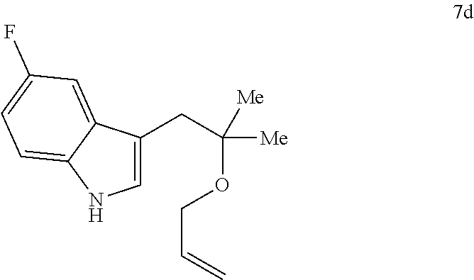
C1=C(CC([Me])(OCC=C)[Me])C2=CC(F)=CC=C2N1
